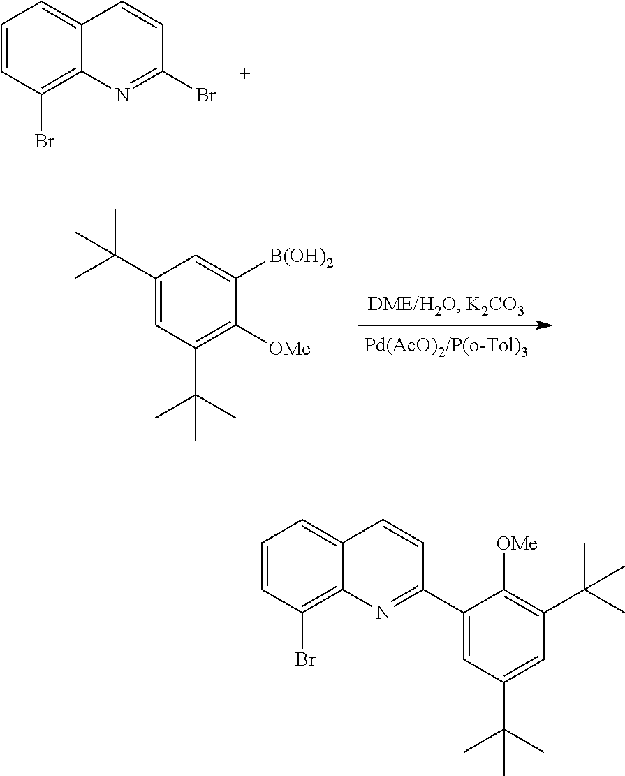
C1=CC(Br)=C2C(=C1)C=CC(Br)=N2.C1(C(C)(C)C)=CC(C(C)(C)C)=C([OMe])C([B(OH)2])=C1.C1=CC(Br)=C2C(=C1)C=CC(C1=CC(C(C)(C)C)=CC(C(C)(C)C)=C1[OMe])=N2
